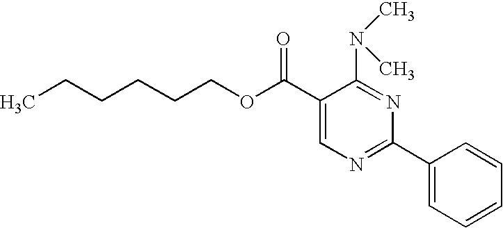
CCCCCCOC(C1=CN=C(C2=CC=CC=C2)N=C1N(C)C)=O
